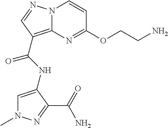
C1=C(NC(=O)C2=C3N(C=CC(OCCN)=N3)N=C2)C(C(=O)N)=NN1C
